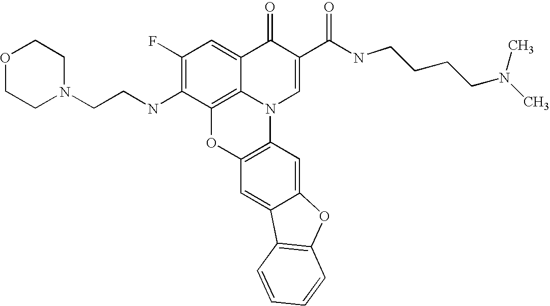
C12=C3C(=CC(F)=C1NCCN1CCOCC1)C(=O)C(C(=O)NCCCCN(C)C)=CN3C1=C(O2)C=C2C(=C1)OC1=C2C=CC=C1
